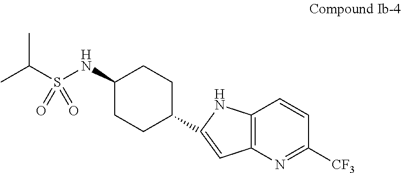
CC(S(NC1CCC(C2=CC3=C(N2)C=CC([CF3])=N3)CC1)(=O)=O)C
